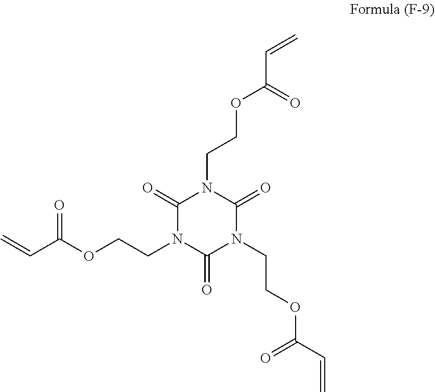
C1(=O)N(CCOC(C=C)=O)C(=O)N(CCOC(C=C)=O)C(=O)N1CCOC(C=C)=O
